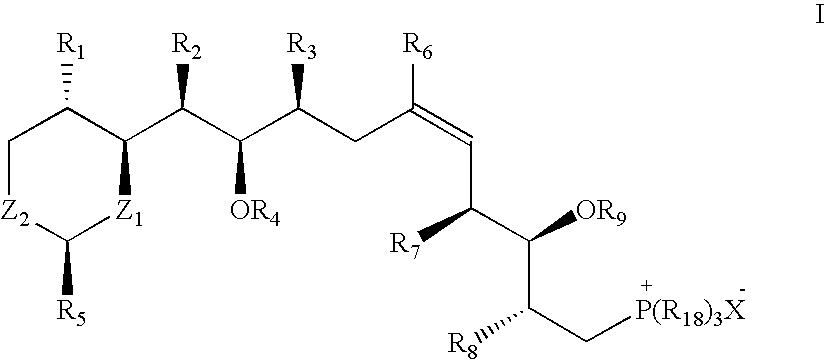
C1[Z2]C([R5])[Z1]C(C(C(C(CC(=CC(C([OR9])C(C[P(R18)3X])[R8])[R7])[R6])[R3])[OR4])[R2])C1[R1]
